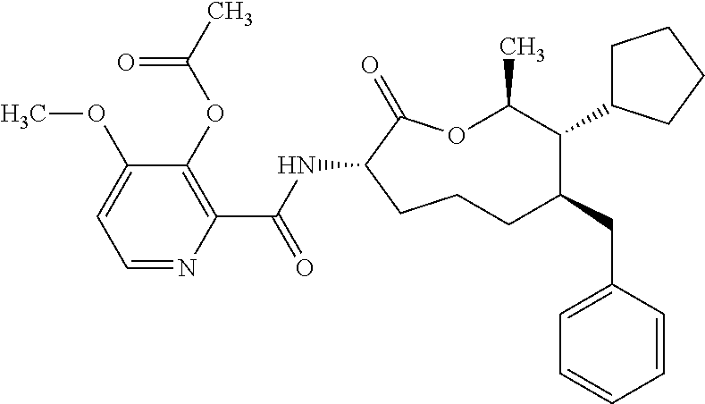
C1CC(NC(C2=C(OC(C)=O)C(OC)=CC=N2)=O)C(=O)OC(C)C(C2CCCC2)C(CC2=CC=CC=C2)C1
